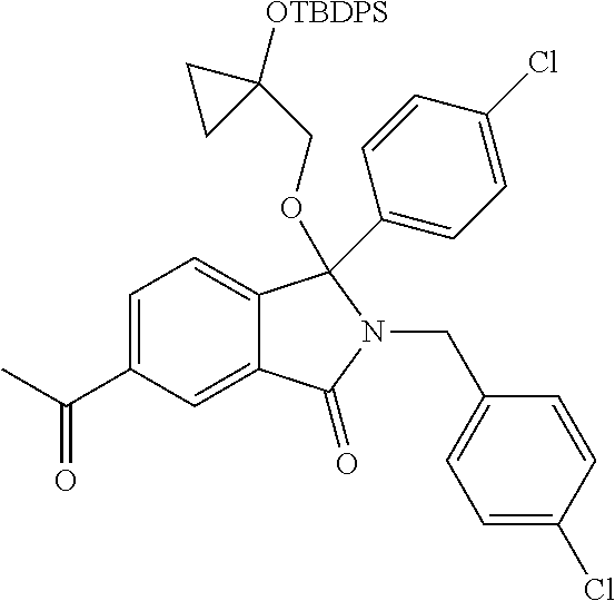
C1=C(C(C)=O)C=C2C(=C1)C(C1=CC=C(Cl)C=C1)(OCC1([OTBDPS])CC1)N(CC1=CC=C(Cl)C=C1)C2=O
